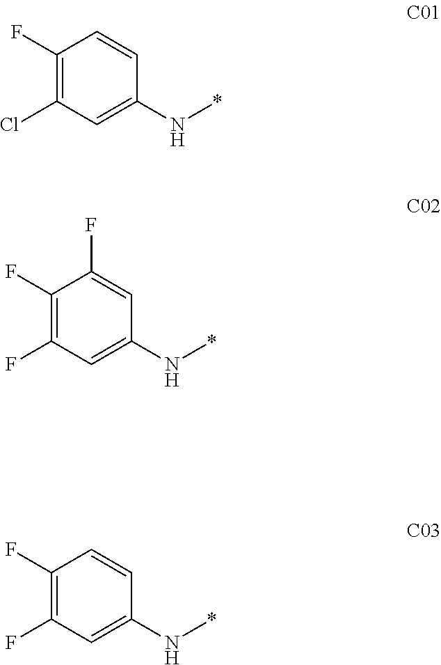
C1(F)=C(Cl)C=C(N*)C=C1.C1(F)=C(F)C=C(N*)C=C1F.C1(F)=C(F)C=C(N*)C=C1
